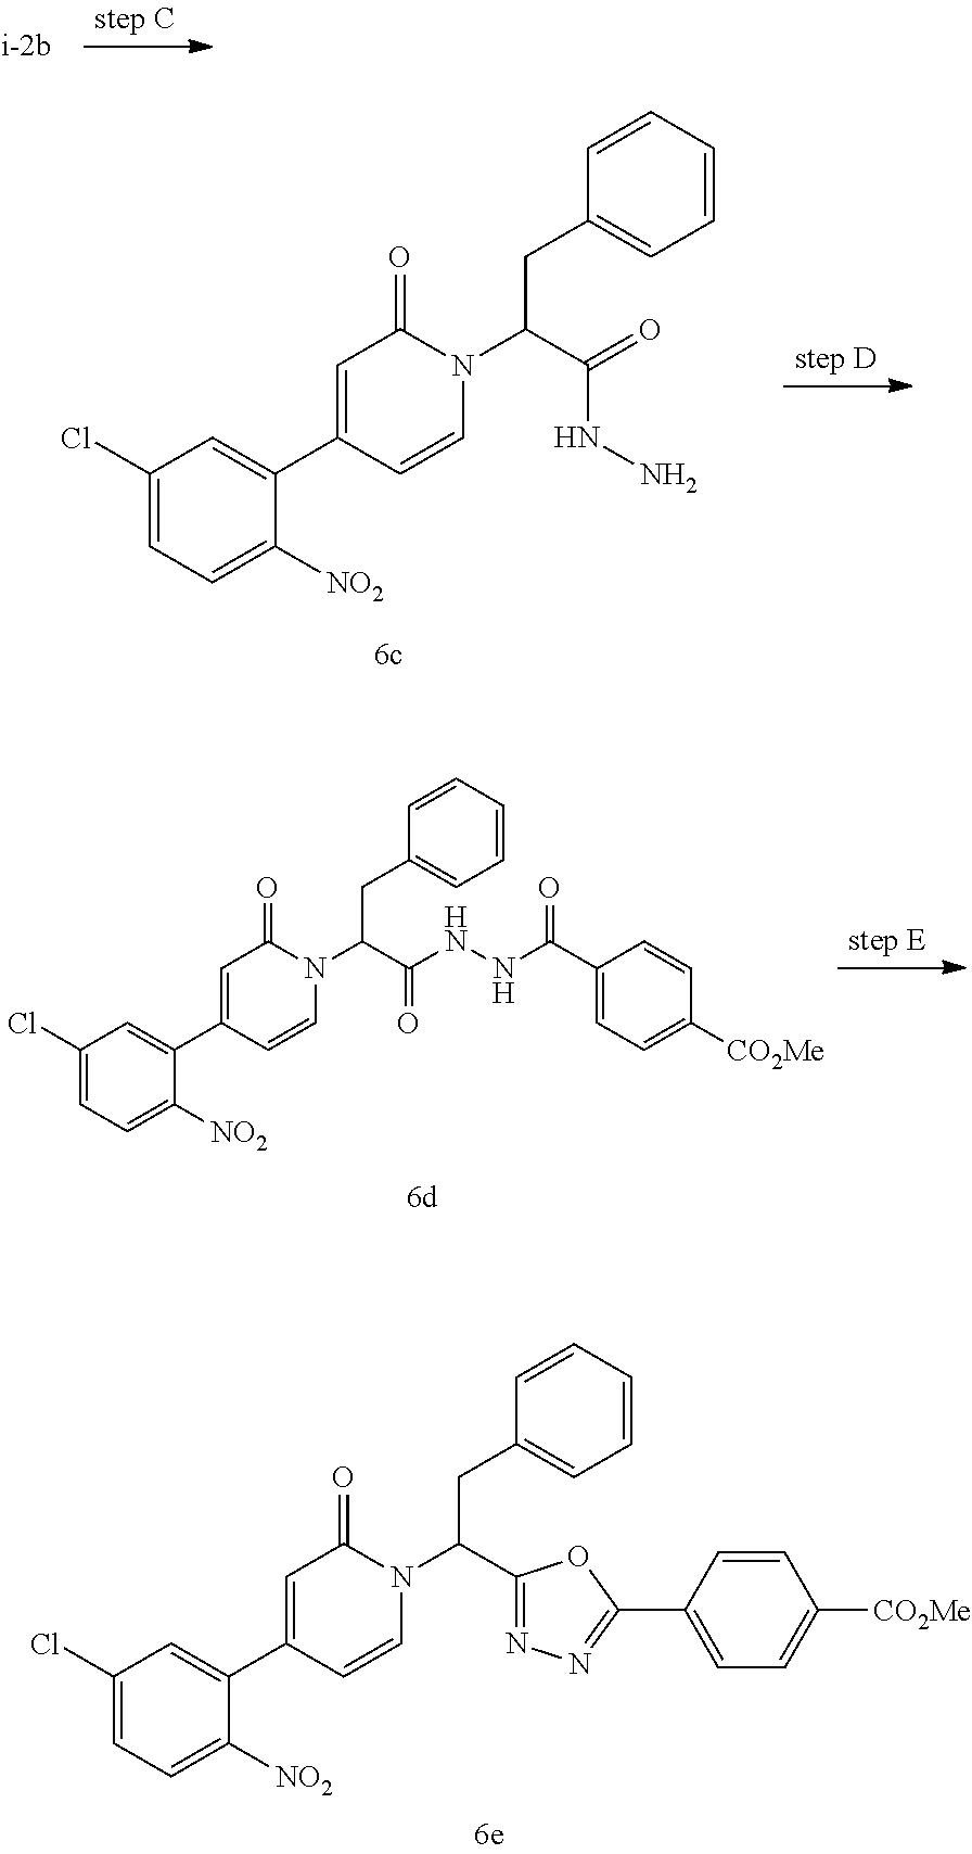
C1(Cl)=CC=C([NO2])C(C2=CC(=O)N(C(CC3=CC=CC=C3)C(NNC(C3=CC=C([CO2Me])C=C3)=O)=O)C=C2)=C1.C1(Cl)=CC=C([NO2])C(C2=CC(=O)N(C(CC3=CC=CC=C3)C3=NN=C(C4=CC=C([CO2Me])C=C4)O3)C=C2)=C1.C1(Cl)=CC=C([NO2])C(C2=CC(=O)N(C(CC3=CC=CC=C3)C(=O)NN)C=C2)=C1
